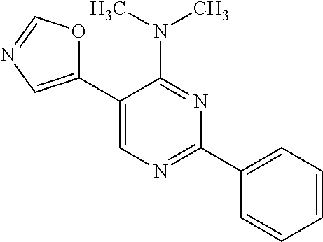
N(C1=NC(C2=CC=CC=C2)=NC=C1C1=CN=CO1)(C)C
